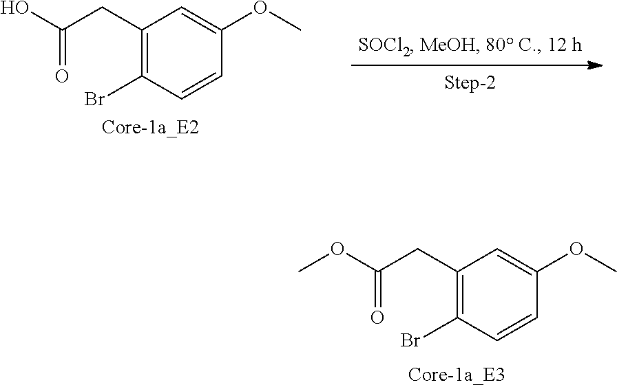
C1(CC(=O)OC)=C(Br)C=CC(OC)=C1.C1(CC(=O)O)=C(Br)C=CC(OC)=C1
